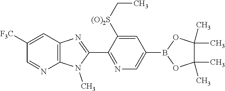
C1(C2=NC3=C(N2C)N=CC([F3C])=C3)=NC=C(B2OC(C)(C)C(C)(C)O2)C=C1[(O)2S]CC
